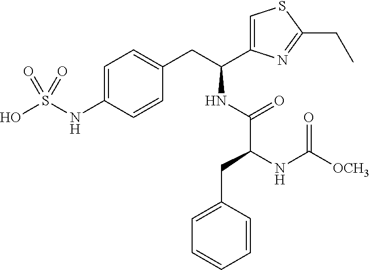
C1=C(NS(O)(=O)=O)C=CC(CC(C2=CSC(CC)=N2)NC(=O)C(CC2=CC=CC=C2)NC([OCH3])=O)=C1
